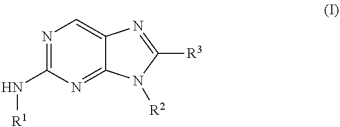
N1=C(N[R1])N=C2C(=C1)N=C([R3])N2[R2]
